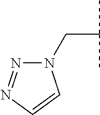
N1(CC(C)C)N=NC=C1
